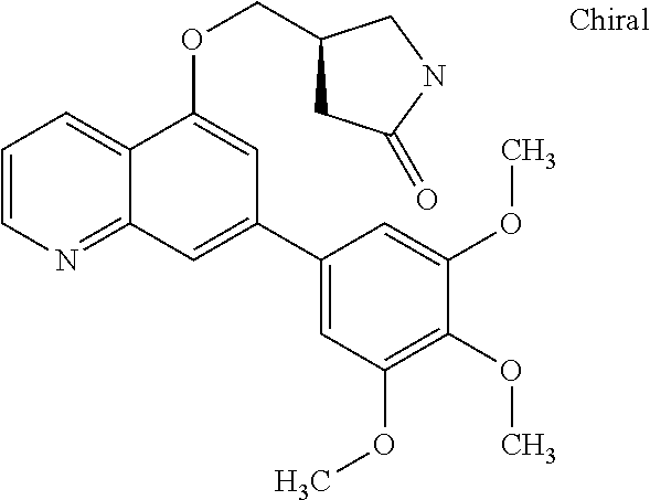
C1=CN=C2C(=C1)C(OCC1CC(=O)NC1)=CC(C1=CC(OC)=C(OC)C(OC)=C1)=C2
